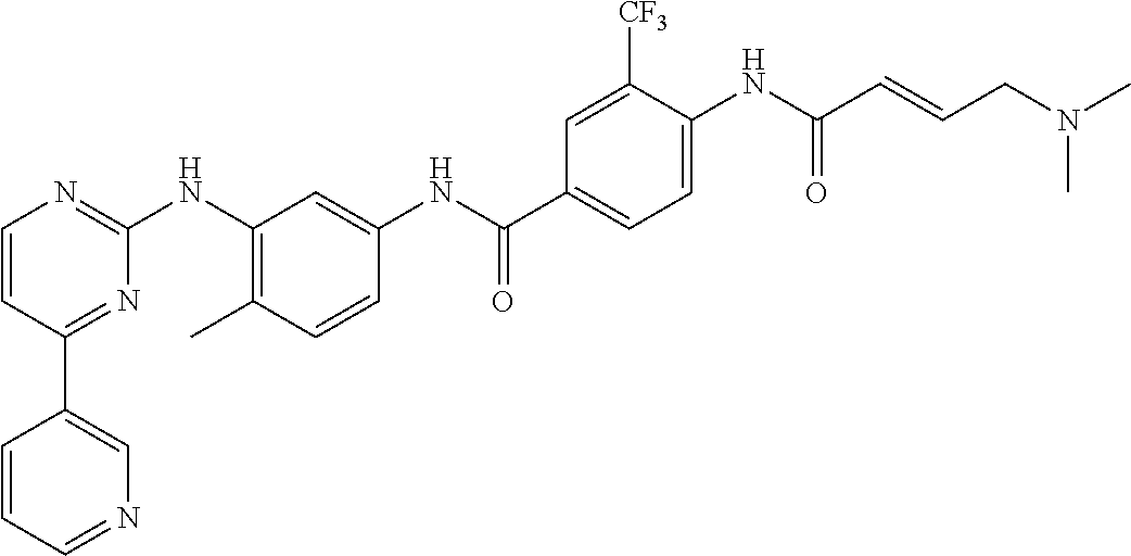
C1(C2=CN=CC=C2)=NC(NC2=C(C)C=CC(NC(C3=CC=C(NC(C=CCN(C)C)=O)C([CF3])=C3)=O)=C2)=NC=C1
